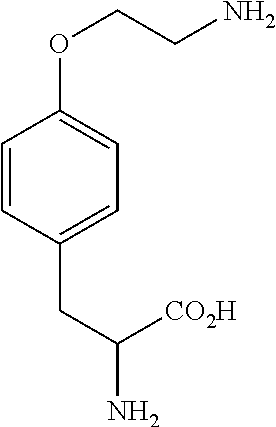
C1=CC(CC(N)[CO2H])=CC=C1OCCN
